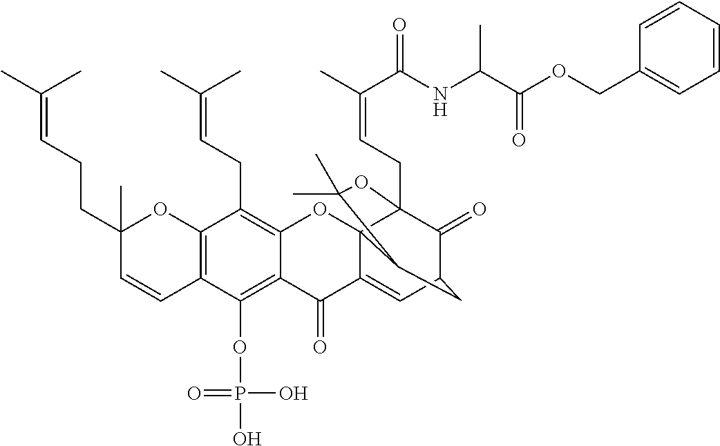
C12=C(OP(O)(=O)O)C3=C(C(CC=C(C)C)=C1OC14C(=CC5C(=O)C1(CC=C(C)C(=O)NC(C(OCC1=CC=CC=C1)=O)C)OC(C)(C)C4C5)C2=O)OC(C)(CCC=C(C)C)C=C3
